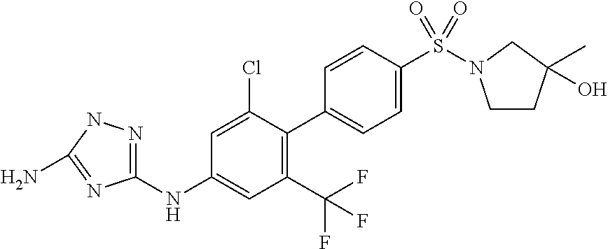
C1(NC2=CC(C(F)(F)F)=C(C3=CC=C(S(=O)(=O)N4CCC(C)(O)C4)C=C3)C(Cl)=C2)=NNC(N)=N1
